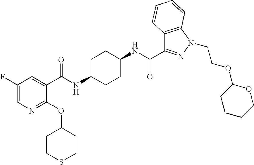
C1CC(NC(=O)C2=CC(F)=CN=C2OC2CCSCC2)CCC1NC(=O)C1=NN(CCOC2CCCCO2)C2=C1C=CC=C2
